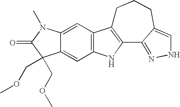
C12=CC3=C(C=C1C(COC)(COC)C(=O)N2C)NC1=C3CCCC2=CNN=C12
